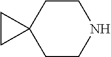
C1CC2(CCN1)CC2
